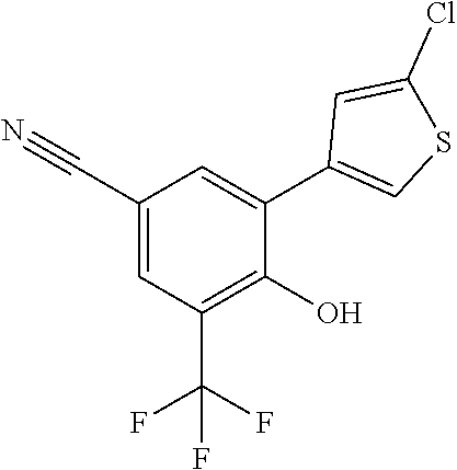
C1=C(C#N)C=C(C2=CSC(Cl)=C2)C(O)=C1C(F)(F)F
